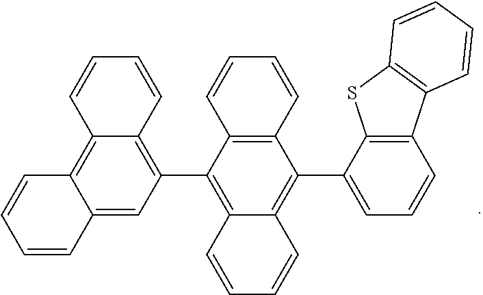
C12=C(C(C3=C4C(=C5C(=C3)C=CC=C5)C=CC=C4)=C3C(=C1C1=CC=CC4=C1SC1=C4C=CC=C1)C=CC=C3)C=CC=C2
